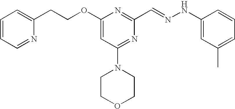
C(COC1=CC(N2CCOCC2)=NC(C=NNC2=CC(C)=CC=C2)=N1)C1=CC=CC=N1
